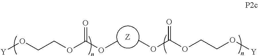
[Y]OCCOC(OC)=O.[Z].COC(OCCO[Y])=O
